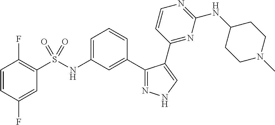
C1=C(NS(C2=C(F)C=CC(F)=C2)(=O)=O)C=C(C2=NNC=C2C2=NC(NC3CCN(C)CC3)=NC=C2)C=C1
